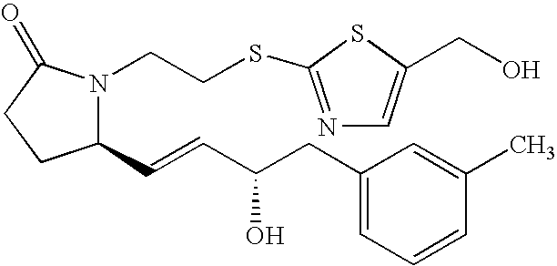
N1(CCSC2=NC=C(CO)S2)C(C=CC(CC2=CC=CC(C)=C2)O)CCC1=O
